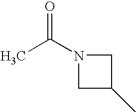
N1(C(C)=O)CC(C)C1
